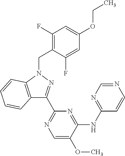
C12=C(N(CC3=C(F)C=C(OCC)C=C3F)N=C1C1=NC=C(OC)C(NC3=NC=NC=C3)=N1)C=CC=C2
